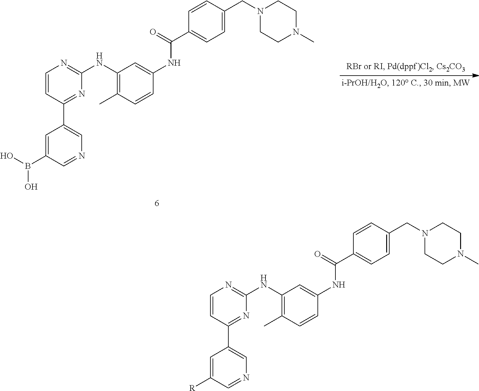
C1=C([R])C=NC=C1C1=NC(NC2=C(C)C=CC(NC(C3=CC=C(CN4CCN(C)CC4)C=C3)=O)=C2)=NC=C1.C1=C(B(O)O)C=NC=C1C1=NC(NC2=C(C)C=CC(NC(C3=CC=C(CN4CCN(C)CC4)C=C3)=O)=C2)=NC=C1
